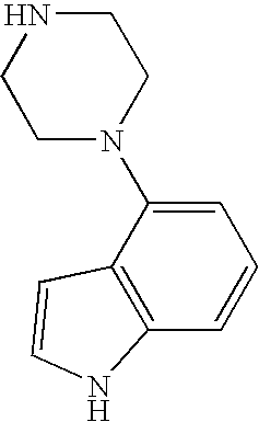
C1=C(N2CCNCC2)C2=C(C=C1)NC=C2
